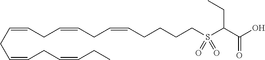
C(=CCC=CCC=CCC)CC=CCC=CCCCCS(C(CC)C(O)=O)(=O)=O
